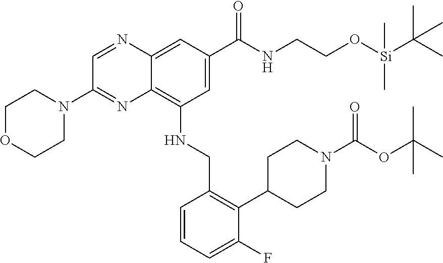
C1OCCN(C2=NC3=C(NCC4=C(C5CCN(C(OC(C)(C)C)=O)CC5)C(F)=CC=C4)C=C(C(NCCO[Si](C(C)(C)C)(C)C)=O)C=C3N=C2)C1
